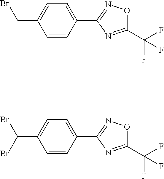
C(C1=CC=C(C2=NOC(C(F)(F)F)=N2)C=C1)Br.C(C1=CC=C(C2=NOC(C(F)(F)F)=N2)C=C1)(Br)Br
